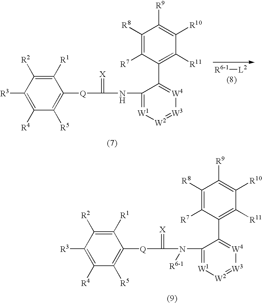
C1([R1])=C([R2])C([R3])=C([R4])C([R5])=C1[Q]C(=[X])N(C1=[W1][W2]=[W3][W4]=C1C1=C([R11])C([R10])=C([R9])C([R8])=C1[R7])[R6-1].C1([R1])=C([R2])C([R3])=C([R4])C([R5])=C1[Q]C(=[X])NC1=[W1][W2]=[W3][W4]=C1C1=C([R11])C([R10])=C([R9])C([R8])=C1[R7].[R6-1][L2]
